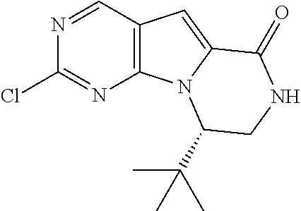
C12=C(C=NC(Cl)=N1)C=C1N2C(C(C)(C)C)CNC1=O
